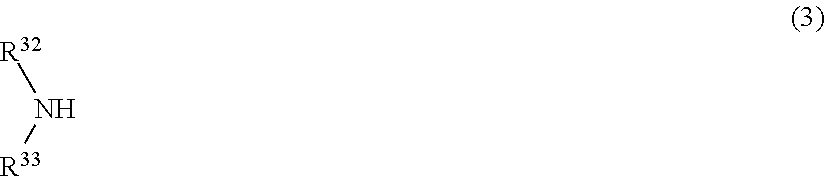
[R32]N[R33]
